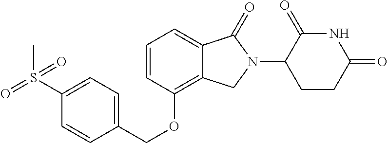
C(OC1=C2C(=CC=C1)C(=O)N(C1C(=O)NC(=O)CC1)C2)C1=CC=C(S(C)(=O)=O)C=C1
